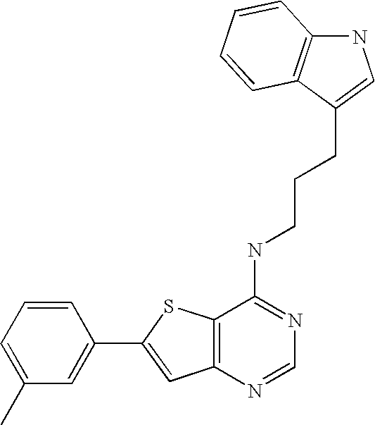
C1=CC=C(C)C=C1C1=CC2=C(S1)C(NCCCC1=CNC3=C1C=CC=C3)=NC=N2
